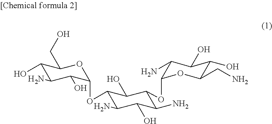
C1(O)C(N)C(O)C(OC2C(N)C(O)C(N)C(OC3C(N)C(O)C(O)C(CN)O3)C2O)OC1CO
